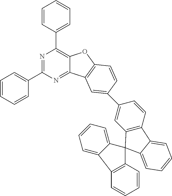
C1=CC=CC(C2=NC(C3=CC=CC=C3)=C3C(=N2)C2=C(O3)C=CC(C3=CC4=C(C=C3)C3=CC=CC=C3C43C4=C(C=CC=C4)C4=CC=CC=C34)=C2)=C1
